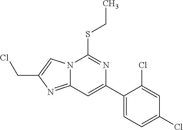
C1(C2=CC3=NC(CCl)=CN3C(SCC)=N2)=CC=C(Cl)C=C1Cl
